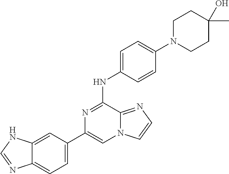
C1(C2=CC=C3C(=C2)NC=N3)=CN2C(=NC=C2)C(NC2=CC=C(N3CCC(C)(O)CC3)C=C2)=N1
